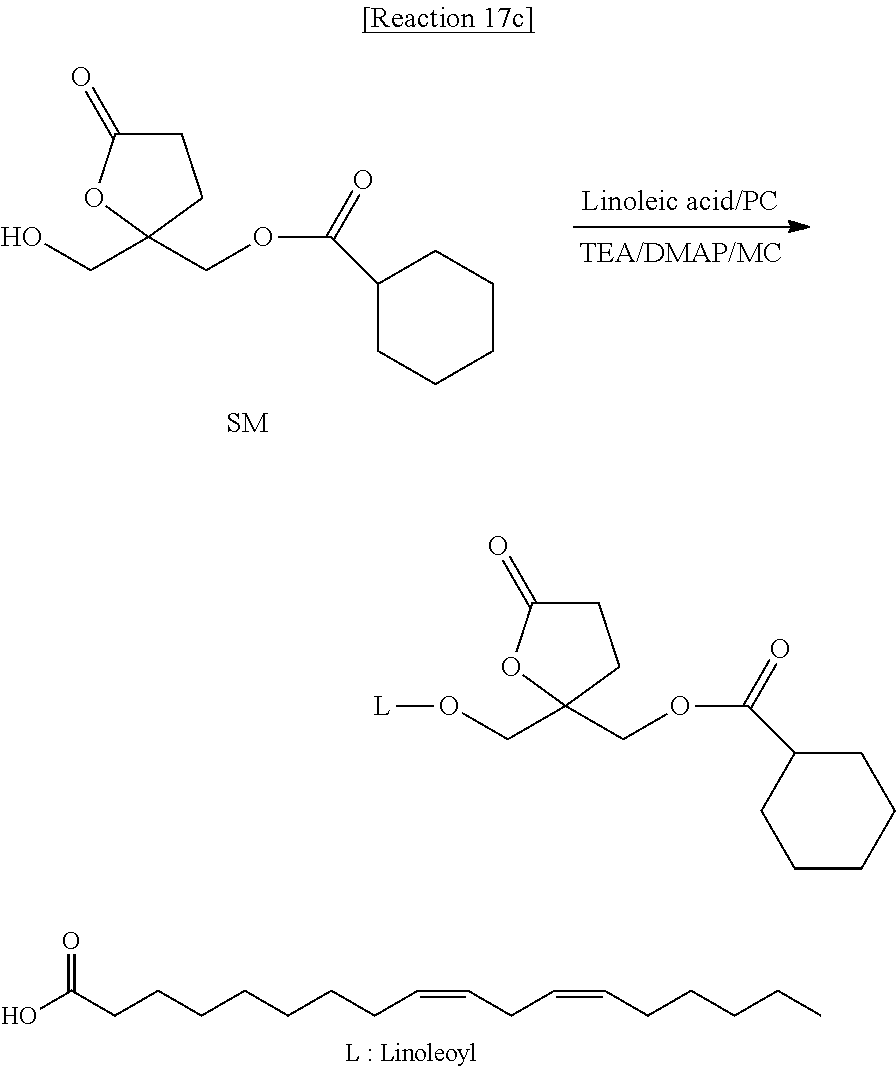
O(CC1(COC(C2CCCCC2)=O)CCC(=O)O1)[L].OCC1(COC(C2CCCCC2)=O)CCC(=O)O1.OC(CCCCCCCC=CCC=CCCCCC)=O
